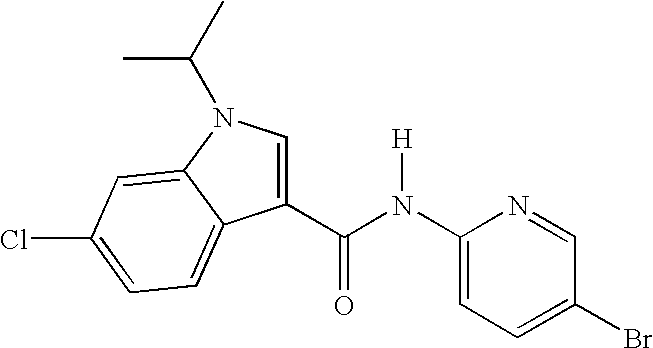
C1=C(N(C(C2=CN(C(C)C)C3=CC(Cl)=CC=C23)=O)[H])N=CC(Br)=C1
